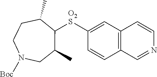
C12=C(C=C([O2S]C3C(C)CCN([Boc])CC3C)C=C1)C=CN=C2
